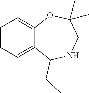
C1=CC=C2C(=C1)OC(C)(C)CNC2CC
